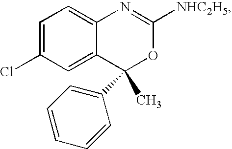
C1=C(Cl)C=C2C(=C1)N=C([NHC2H5])OC2(C1=CC=CC=C1)C
